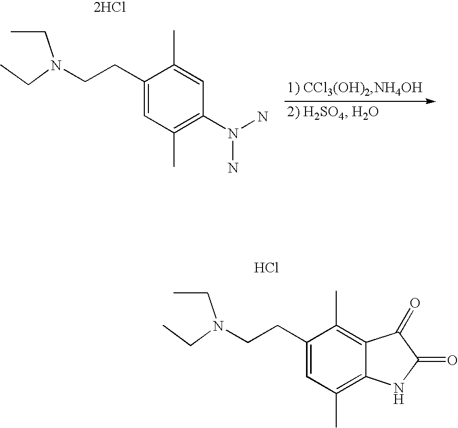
[2HCl].C1(CCN(CC)CC)=CC(C)=C(N(N)N)C=C1C.Cl.C1(CCN(CC)CC)=CC(C)=C2C(=C1C)C(=O)C(=O)N2
